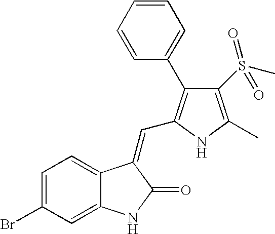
C1=C(Br)C=C2C(=C1)C(=CC1=C(C3=CC=CC=C3)C(S(C)(=O)=O)=C(C)N1)C(=O)N2
